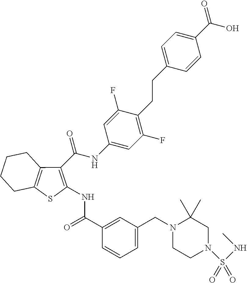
C1C2=C(CCC1)C(C(NC1=CC(F)=C(CCC3=CC=C(C(O)=O)C=C3)C(F)=C1)=O)=C(NC(C1=CC(CN3CCN(S(NC)(=O)=O)CC3(C)C)=CC=C1)=O)S2
